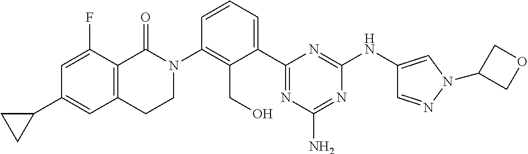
C1(C2=CC3=C(C(F)=C2)C(=O)N(C2=C(CO)C(C4=NC(N)=NC(NC5=CN(C6COC6)N=C5)=N4)=CC=C2)CC3)CC1
